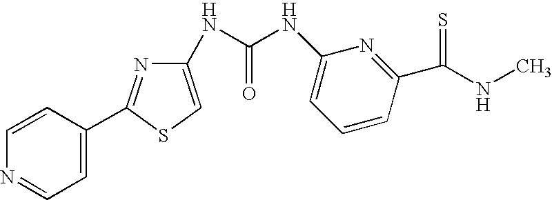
C1=CC(C2=NC(NC(NC3=CC=CC(C(NC)=S)=N3)=O)=CS2)=CC=N1
